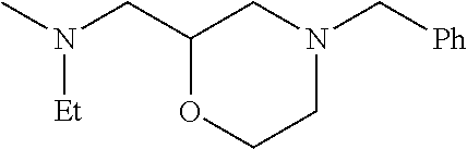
C1(CN(C)[Et])OCCN(C[Ph])C1
